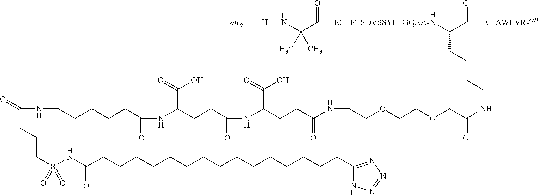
[H].C[H]NC(C(=O)[EGTFTSDVSSYLEGQAA-N]C(C(=O)[EFIAWLVR-OH])CCCCNC(COCCOCCNC(CCC(NC(=O)CCC(C(=O)O)NC(=O)CCCCCNC(CCCS(=O)(=O)NC(CCCCCCCCCCCCCCCC1=NN=NN1)=O)=O)C(=O)O)=O)=O)(C)C.N
